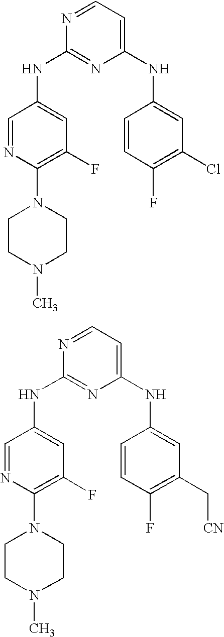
N1=CC=C(NC2=CC(Cl)=C(F)C=C2)N=C1NC1=CC(F)=C(N2CCN(C)CC2)N=C1.N1=CC=C(NC2=CC(C[CN])=C(F)C=C2)N=C1NC1=CC(F)=C(N2CCN(C)CC2)N=C1
